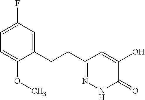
C1=C(F)C=C(CCC2=NNC(=O)C(O)=C2)C(OC)=C1
